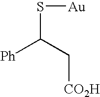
[Ph]C(C[CO2H])S[Au]
